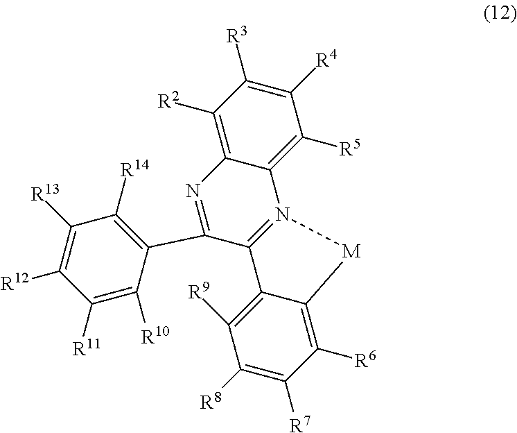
C12=C([R2])C([R3])=C([R4])C([R5])=C1N1=C(C3=C([R9])C([R8])=C([R7])C([R6])=C3[M]1)C(C1=C([R14])C([R13])=C([R12])C([R11])=C1[R10])=N2
